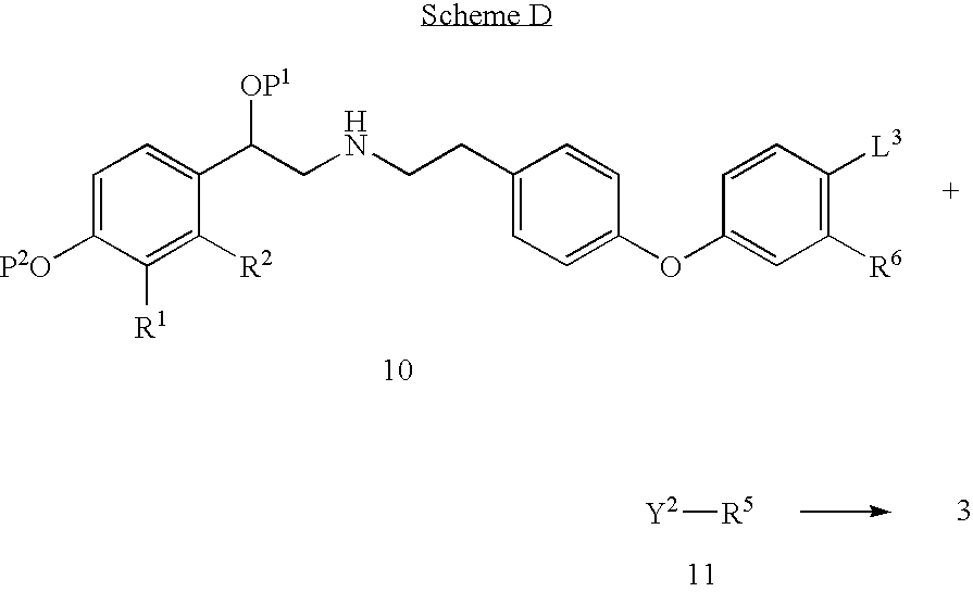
C1=C([P2O])C([R1])=C([R2])C(C(CNCCC2=CC=C(OC3=CC([R6])=C([L3])C=C3)C=C2)[OP1])=C1.[Y2][R5]
